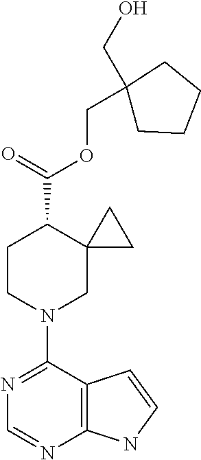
N1=C(N2CC3(C(C(=O)OCC4(CO)CCCC4)CC2)CC3)C2=C(N=C1)NC=C2
